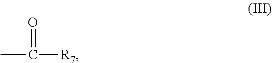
C([R7])(C)=O
